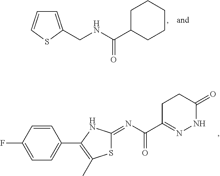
C1C(C(NCC2=CC=CS2)=O)CCCC1.C1=C(F)C=CC(C2=C(C)SC(=NC(=O)C3=NNC(=O)CC3)N2)=C1
